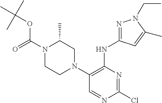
N1(C(=O)OC(C)(C)C)CCN(C2=C(NC3=NN(CC)C(C)=C3)N=C(Cl)N=C2)CC1C
